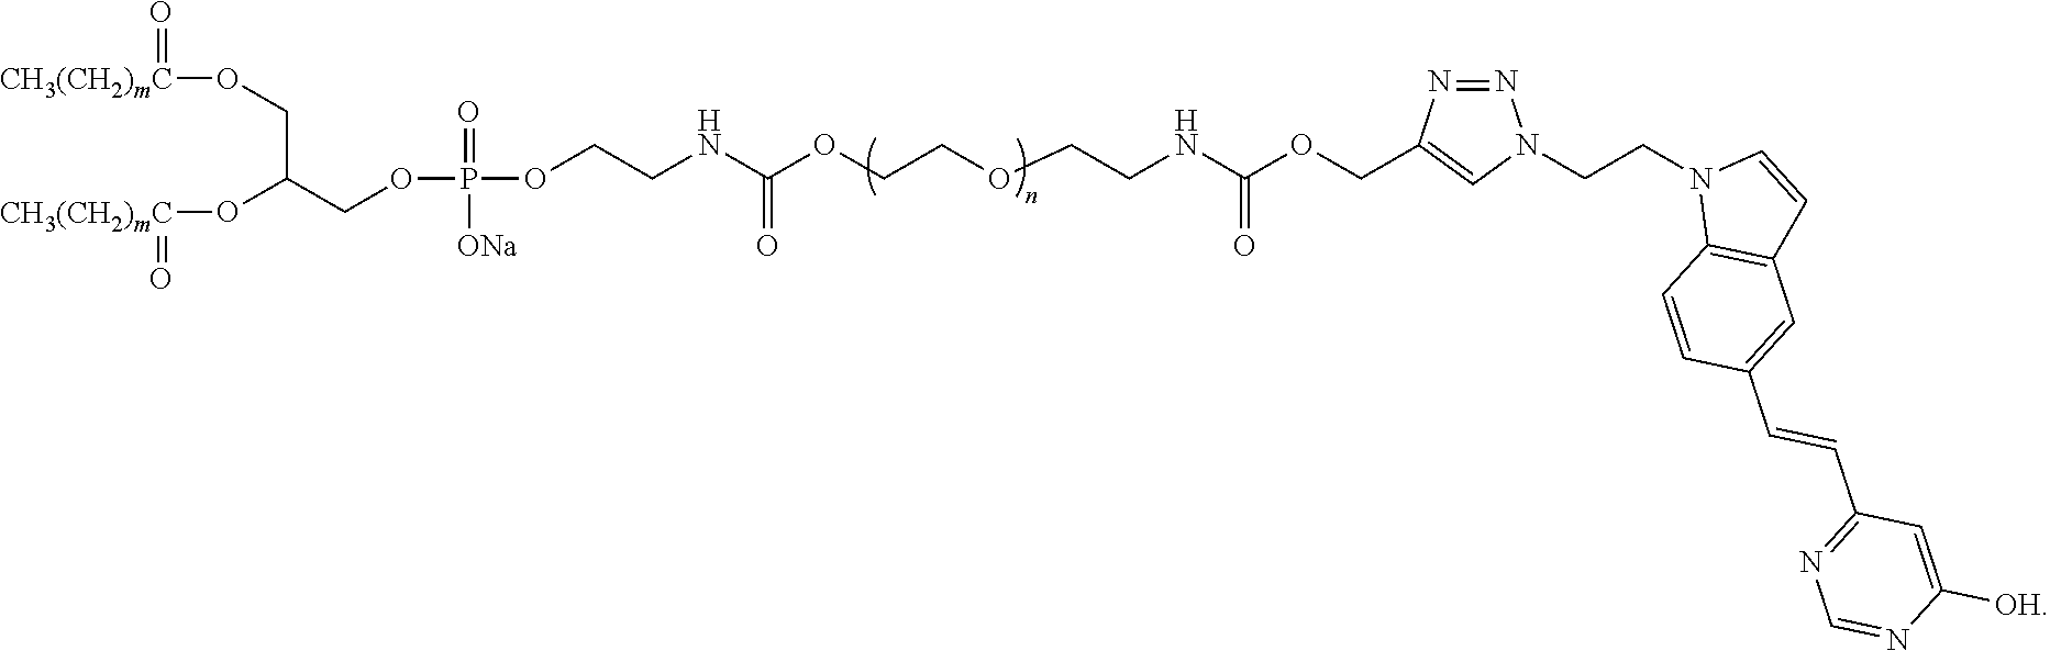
O([CH3(CH2)mC]=O)CC(O[CH3(CH2)mC]=O)COP(OCCNC(=O)OCCOCCNC(=O)OCC1=CN(CCN2C3=C(C=C2)C=C(C=CC2=NC=NC([OH])=C2)C=C3)N=N1)(=O)[ONa]
